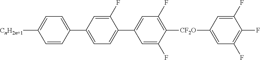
[CnH2n+1]C1=CC=C(C2=CC=C(C3=CC(F)=C([CF2O]C4=CC(F)=C(F)C(F)=C4)C(F)=C3)C(F)=C2)C=C1
